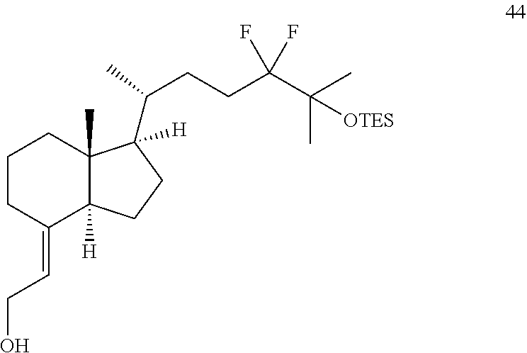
C1CC(=CCO)C2([H])C(C)(C1)C([H])(C(CCC(C(C)(C)[OTES])(F)F)C)CC2
